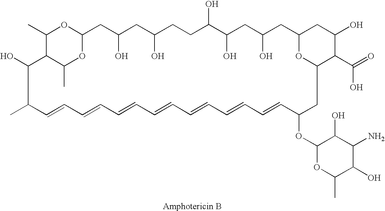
C1(C)OC2OC(C)C1C(O)C(C)C=CC=CC=CC=CC=CC=CC=CC(OC1OC(C)C(O)C(N)C1O)CC1OC(CC(O)CC(O)C(O)CCC(O)CC(O)C2)CC(O)C1C(O)=O
